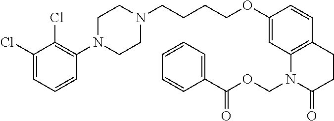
C1(Cl)=CC=CC(N2CCN(CCCCOC3=CC4=C(C=C3)CCC(=O)N4COC(=O)C3=CC=CC=C3)CC2)=C1Cl
